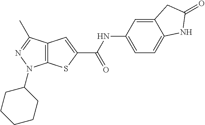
C12=C(C(C)=NN1C1CCCCC1)C=C(C(NC1=CC=C3C(=C1)CC(=O)N3)=O)S2
